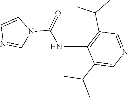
C1=CN=CN1C(NC1=C(C(C)C)C=NC=C1C(C)C)=O
